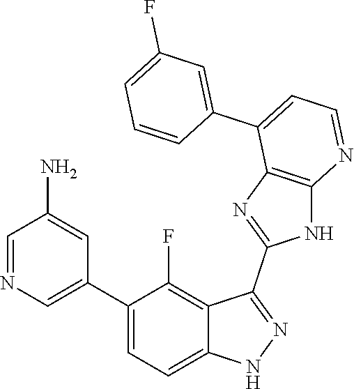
C1=NC=C(C2=CC=C3C(=C2F)C(C2=NC4=C(N2)N=CC=C4C2=CC(F)=CC=C2)=NN3)C=C1N
